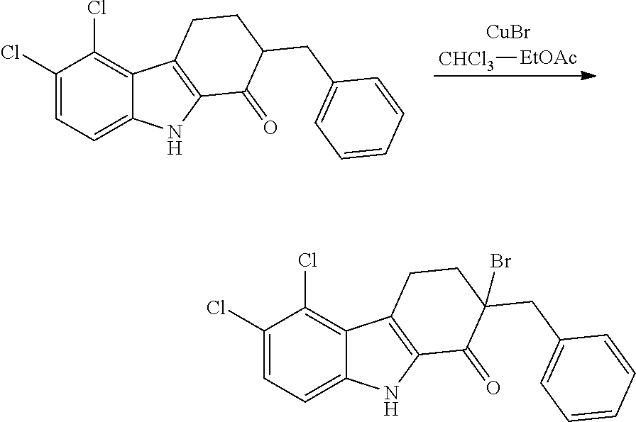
C1(Cl)=CC=C2C(=C1Cl)C1=C(N2)C(=O)C(CC2=CC=CC=C2)(Br)CC1.C1(Cl)=CC=C2C(=C1Cl)C1=C(N2)C(=O)C(CC2=CC=CC=C2)CC1.[CHCl3][EtOAc].[CuBr]
